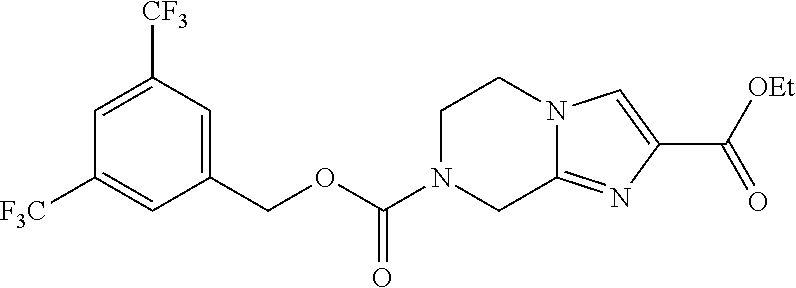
C1(COC(N2CC3=NC(C(=O)[OEt])=CN3CC2)=O)=CC([CF3])=CC([F3C])=C1
